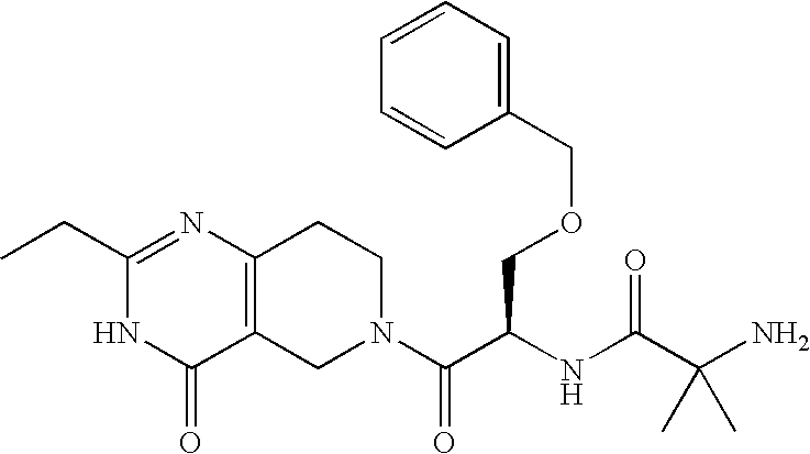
C1(COCC(C(N2CCC3=C(C2)C(=O)NC(CC)=N3)=O)NC(C(N)(C)C)=O)=CC=CC=C1
